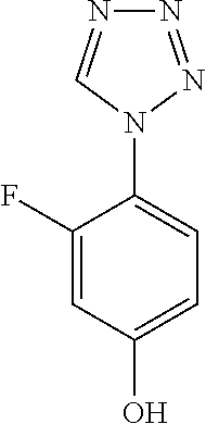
C1(F)=CC(O)=CC=C1N1N=NN=C1
